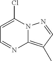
C1=C(Cl)N2C(=C(C)C=N2)N=C1
